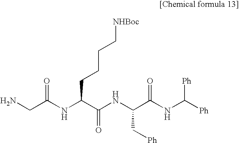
N(C(C(NC([Ph])[Ph])=O)C[Ph])C(C(NC(CN)=O)CCCC[NHBoc])=O
